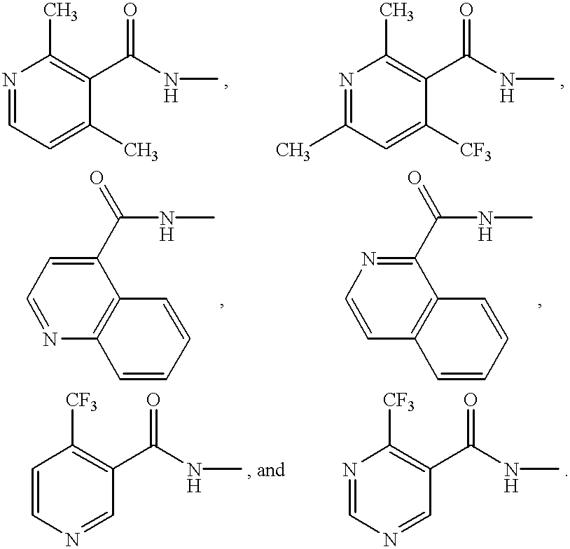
N1=CC=C(C)C(C(NC)=O)=C1C.N1=C(C)C=C([CF3])C(C(NC)=O)=C1C.C1(C(NC)=O)=CC=NC2=C1C=CC=C2.C1(C(NC)=O)=NC=CC2=C1C=CC=C2.N1=CN=CC(C(NC)=O)=C1[CF3].C1=CN=CC(C(NC)=O)=C1[CF3]
